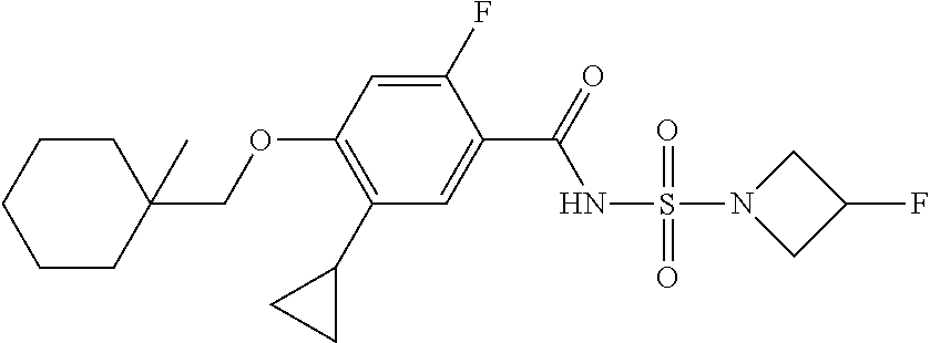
C1(C2CC2)=C(OCC2(C)CCCCC2)C=C(F)C(C(=O)NS(=O)(N2CC(F)C2)=O)=C1
